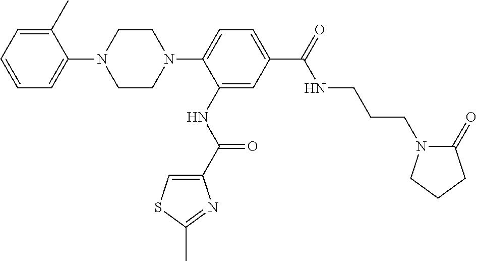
C1=C(C)C(N2CCN(C3=CC=C(C(NCCCN4C(=O)CCC4)=O)C=C3NC(=O)C3=CSC(C)=N3)CC2)=CC=C1
